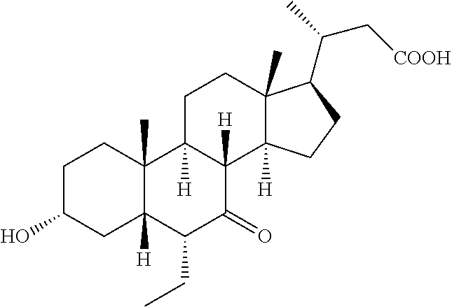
C1C(O)CC2([H])C(C)(C1)C1([H])C([H])(C(=O)C2CC)C2([H])C(C)(CC1)C(C(C[COOH])C)CC2
